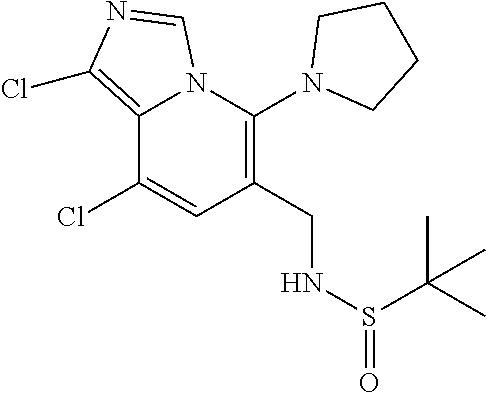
C12=C(Cl)N=CN1C(N1CCCC1)=C(CNS(=O)C(C)(C)C)C=C2Cl
